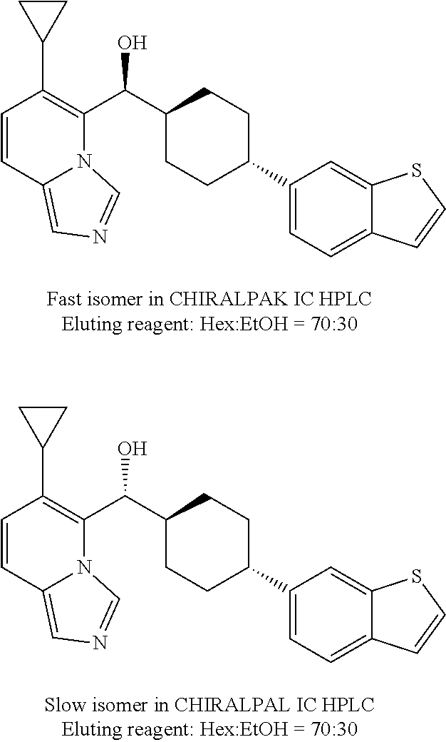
C1=CC2=CN=CN2C(C(C2CCC(C3=CC=C4C(=C3)SC=C4)CC2)O)=C1C1CC1.C1=CC2=CN=CN2C(C(C2CCC(C3=CC=C4C(=C3)SC=C4)CC2)O)=C1C1CC1
